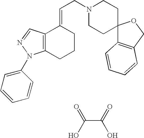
C(C(=O)O)(O)=O.C12=C(CCCC1=CCN1CCC3(CC1)C1=C(CO3)C=CC=C1)N(C1=CC=CC=C1)N=C2
